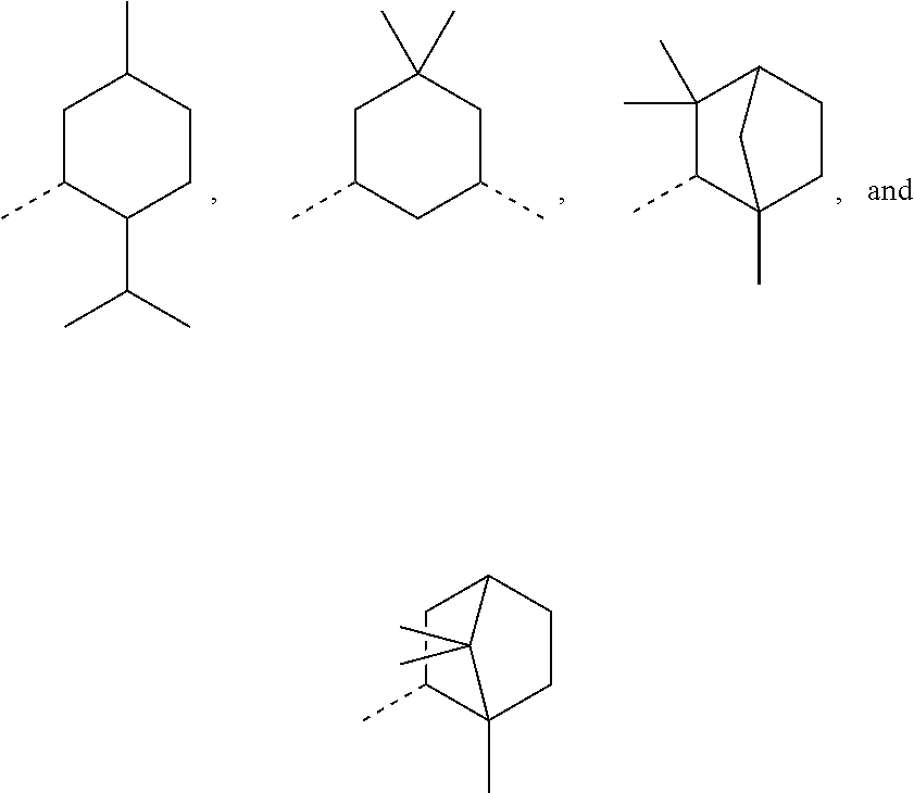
C1C(C)C(C(C)C)CCC1C.C1C(C)CC(C)CC1(C)C.C1(C)(C)C(C)C2(C)CCC1C2.C1C(C)C2(C)CCC1C2(C)C
